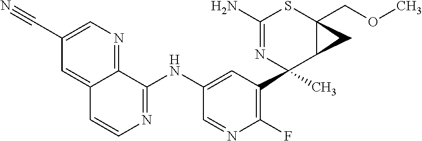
C1(N)=NC(C2=C(F)N=CC(NC3=NC=CC4=CC(C#N)=CN=C34)=C2)(C)C2C(COC)(S1)C2
